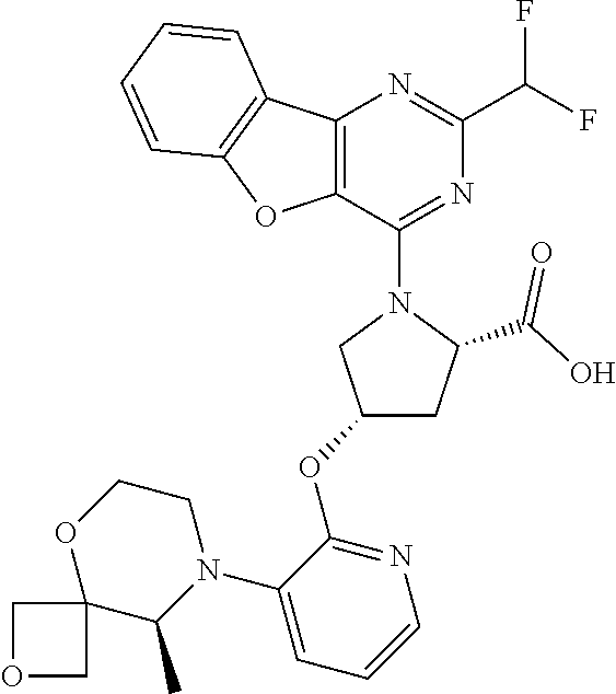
C12=C(C(N3CC(OC4=NC=CC=C4N4CCOC5(C4C)COC5)CC3C(O)=O)=NC(C(F)F)=N1)OC1=C2C=CC=C1
